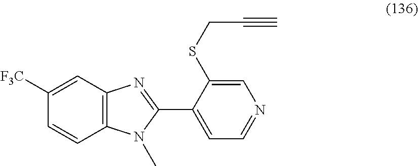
C12=C(C=C([F3C])C=C1)N=C(C1=CC=NC=C1SCC#C)N2C
